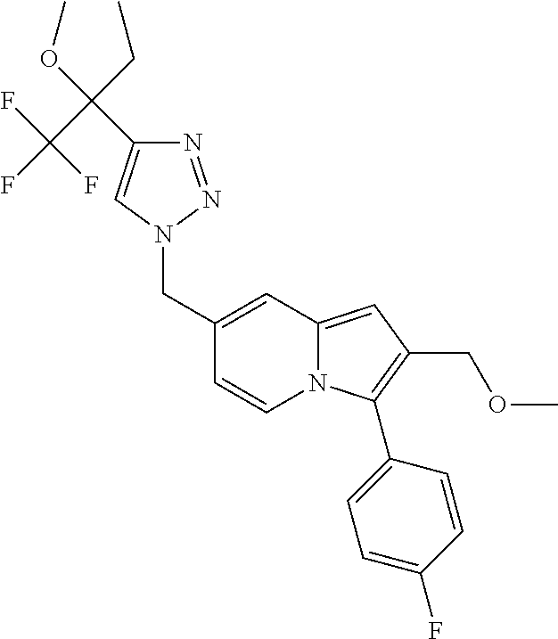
C1(CN2N=NC(C(CC)(C(F)(F)F)OC)=C2)=CC2=CC(COC)=C(C3=CC=C(F)C=C3)N2C=C1
